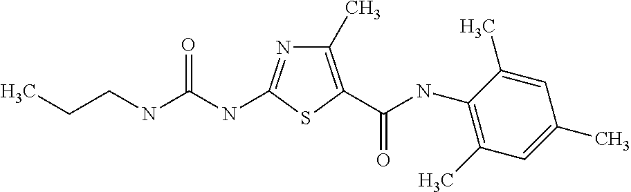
C1(C)=C(C(NC2=C(C)C=C(C)C=C2C)=O)SC(NC(NCCC)=O)=N1
